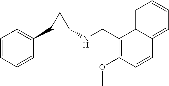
C1=CC=CC(C2C(NCC3=C(OC)C=CC4=CC=CC=C34)C2)=C1
